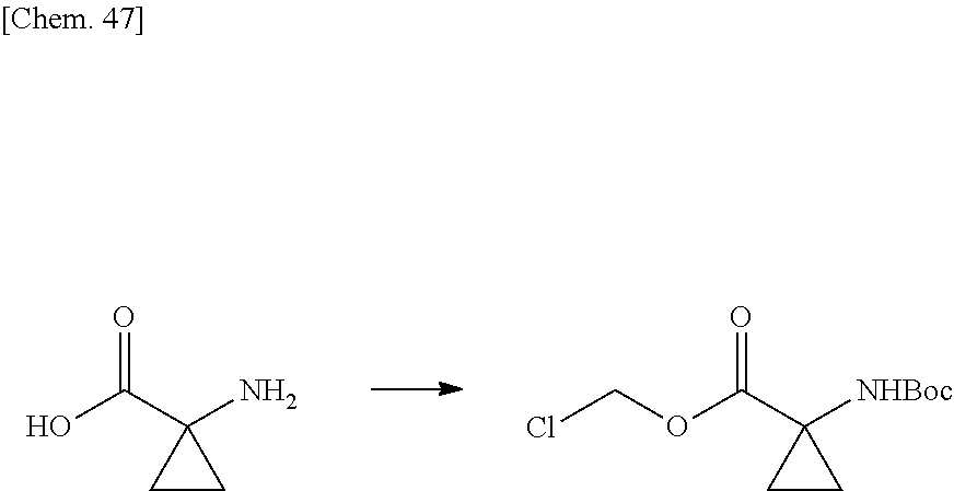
OC(C1(N)CC1)=O.O(C(C1([NHBoc])CC1)=O)CCl
